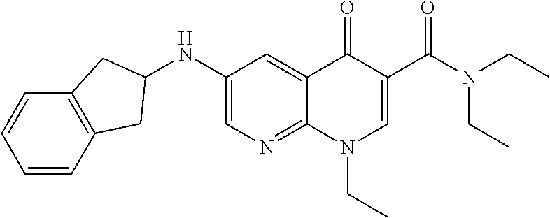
C1(NC2CC3=C(C=CC=C3)C2)=CN=C2C(=C1)C(=O)C(C(N(CC)CC)=O)=CN2CC
